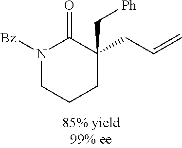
N1([Bz])CCCC(CC=C)(C[Ph])C1=O
